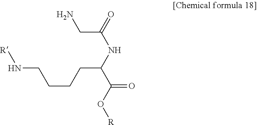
N(CCCCC(C(=O)O[R])NC(CN)=O)[R]
